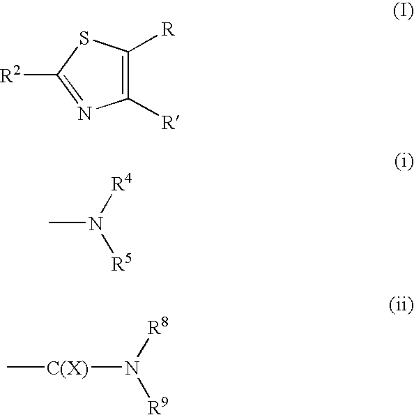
C1([R])=C([R])SC([R2])=N1.CN([R4])[R5].[C(X)](N([R8])[R9])C
